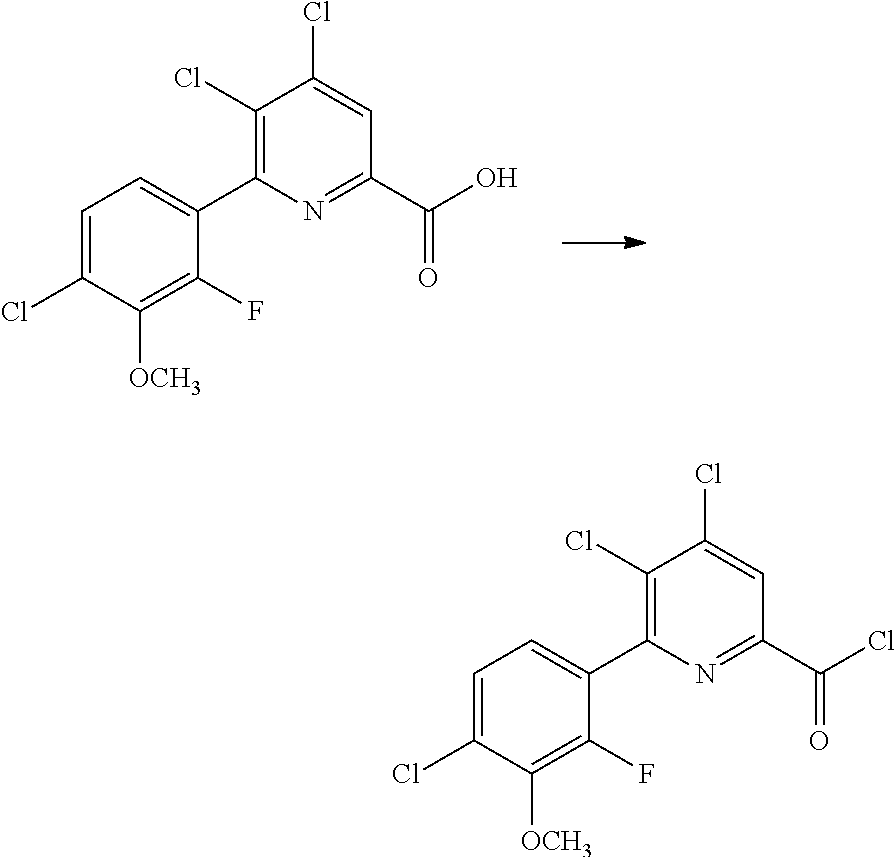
C1(Cl)=C(C2=CC=C(Cl)C([OCH3])=C2F)N=C(C(O)=O)C=C1Cl.C1(Cl)=C(C2=CC=C(Cl)C([OCH3])=C2F)N=C(C(Cl)=O)C=C1Cl
